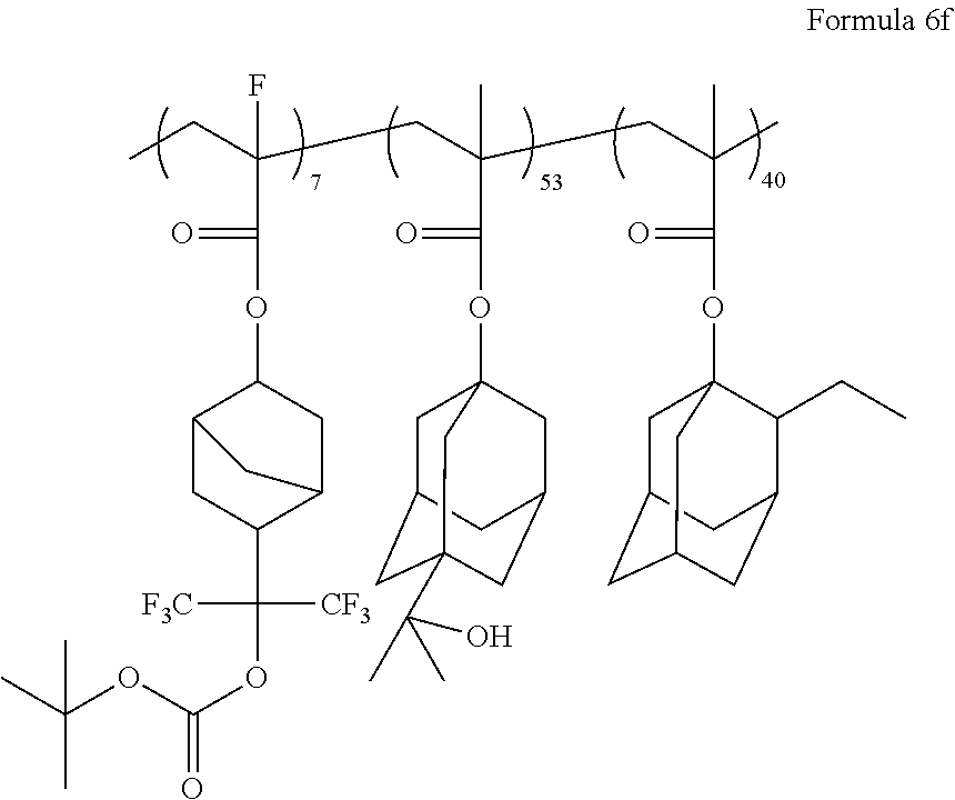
CCC(CC(CC(C)(C)C(=O)OC12CC3CC(CC(C1CC)C3)C2)(C)C(=O)OC12CC3CC(C(C)(C)O)(CC(C1)C3)C2)(C(=O)OC1C2CC(C([F3C])([CF3])OC(OC(C)(C)C)=O)C(C1)C2)F
